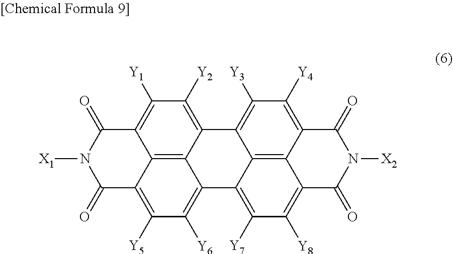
C1([Y1])=C2C3=C4C(=C1[Y2])C1=C([Y3])C([Y4])=C5C6=C1C(=C([Y7])C([Y8])=C6C(=O)N([X2])C5=O)C4=C([Y6])C([Y5])=C3C(=O)N([X1])C2=O
